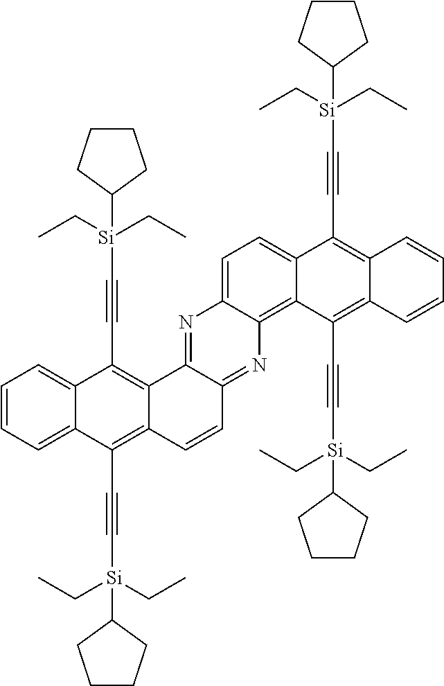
C1=CC=C2C(=C1)C(C#C[Si](CC)(CC)C1CCCC1)=C1C(=C2C#C[Si](CC)(CC)C2CCCC2)C=CC2=NC3=C4C(=CC=C3N=C12)C(C#C[Si](CC)(CC)C1CCCC1)=C1C(=C4C#C[Si](CC)(CC)C2CCCC2)C=CC=C1
